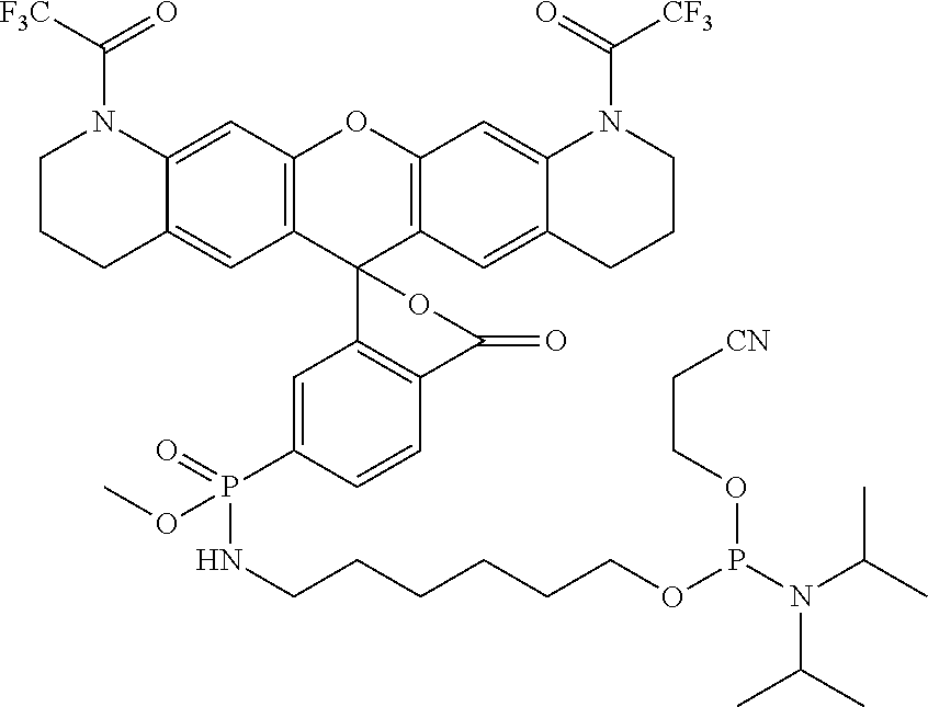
C12=C(C=C3C(=C1)CCCN3C([F3C])=O)OC1=C(C23C2=C(C=CC(P(=O)(NCCCCCCOP(N(C(C)C)C(C)C)OCC[CN])OC)=C2)C(=O)O3)C=C2C(=C1)N(C(=O)[CF3])CCC2
